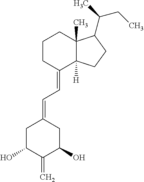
C1CC(=CC=C2CC(O)C(=C)C(O)C2)C2([H])C(C)(C1)C(C(C)CC)CC2
